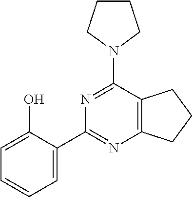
C12=C(C(N3CCCC3)=NC(C3=CC=CC=C3O)=N1)CCC2
